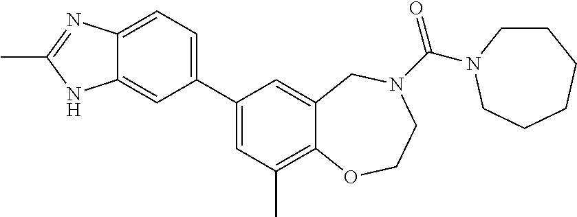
C12=CC=C(C3=CC(C)=C4C(=C3)CN(C(=O)N3CCCCCC3)CCO4)C=C1NC(C)=N2
